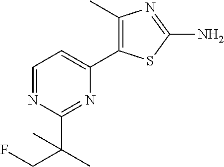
C1=NC(C(CF)(C)C)=NC(C2=C(C)N=C(N)S2)=C1
